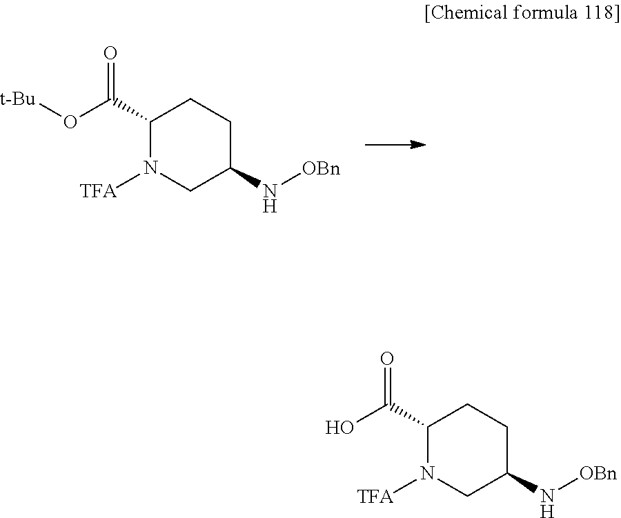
C1(C(O[t-Bu])=O)N([TFA])CC(N[OBn])CC1.C1(C(O)=O)N([TFA])CC(N[OBn])CC1
